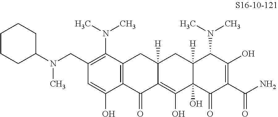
C1(CN(C2CCCCC2)C)=C(N(C)C)C2=C(C(O)=C1)C(=O)C1=C(O)C3(O)C([H])(CC1([H])C2)C(N(C)C)C(O)=C(C(N)=O)C3=O
